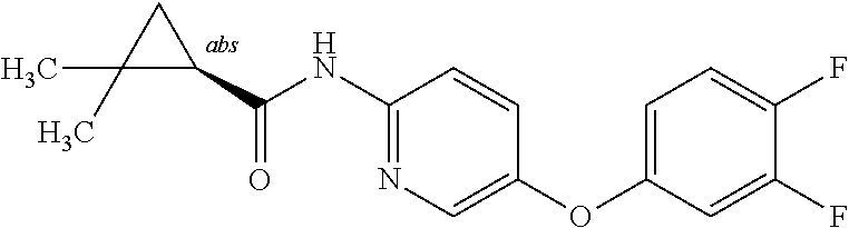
C1(C)(C)C(C(=O)NC2=NC=C(OC3=CC=C(F)C(F)=C3)C=C2)C1
